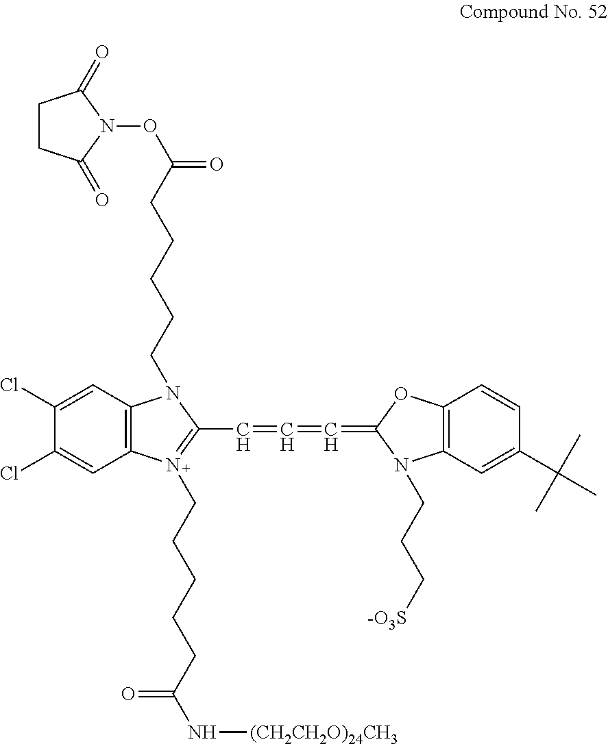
C1(Cl)=CC2=C(C=C1Cl)N(CCCCCC(N[(CH2CH2O)24CH3])=O)=C(C=C=C=C1N(CCC[-O3S])C3=C(O1)C=CC(C(C)(C)C)=C3)N2CCCCCC(ON1C(=O)CCC1=O)=O
